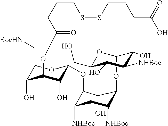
C1(O)C(OC2OC(C[BocHN])C(O)C(OC(=O)CCCSSCCCC(O)=O)C2O)C([NHBoc])CC([NHBoc])C1OC1OC(CO)C(O)C([NHBoc])C1O
